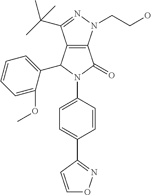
C12=C(N(CCO)N=C1C(C)(C)C)C(=O)N(C1=CC=C(C3=NOC=C3)C=C1)C2C1=CC=CC=C1OC
